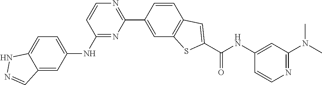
C1(NC2=CC=C3C(=C2)C=NN3)=NC(C2=CC3=C(C=C2)C=C(C(NC2=CC(N(C)C)=NC=C2)=O)S3)=NC=C1
